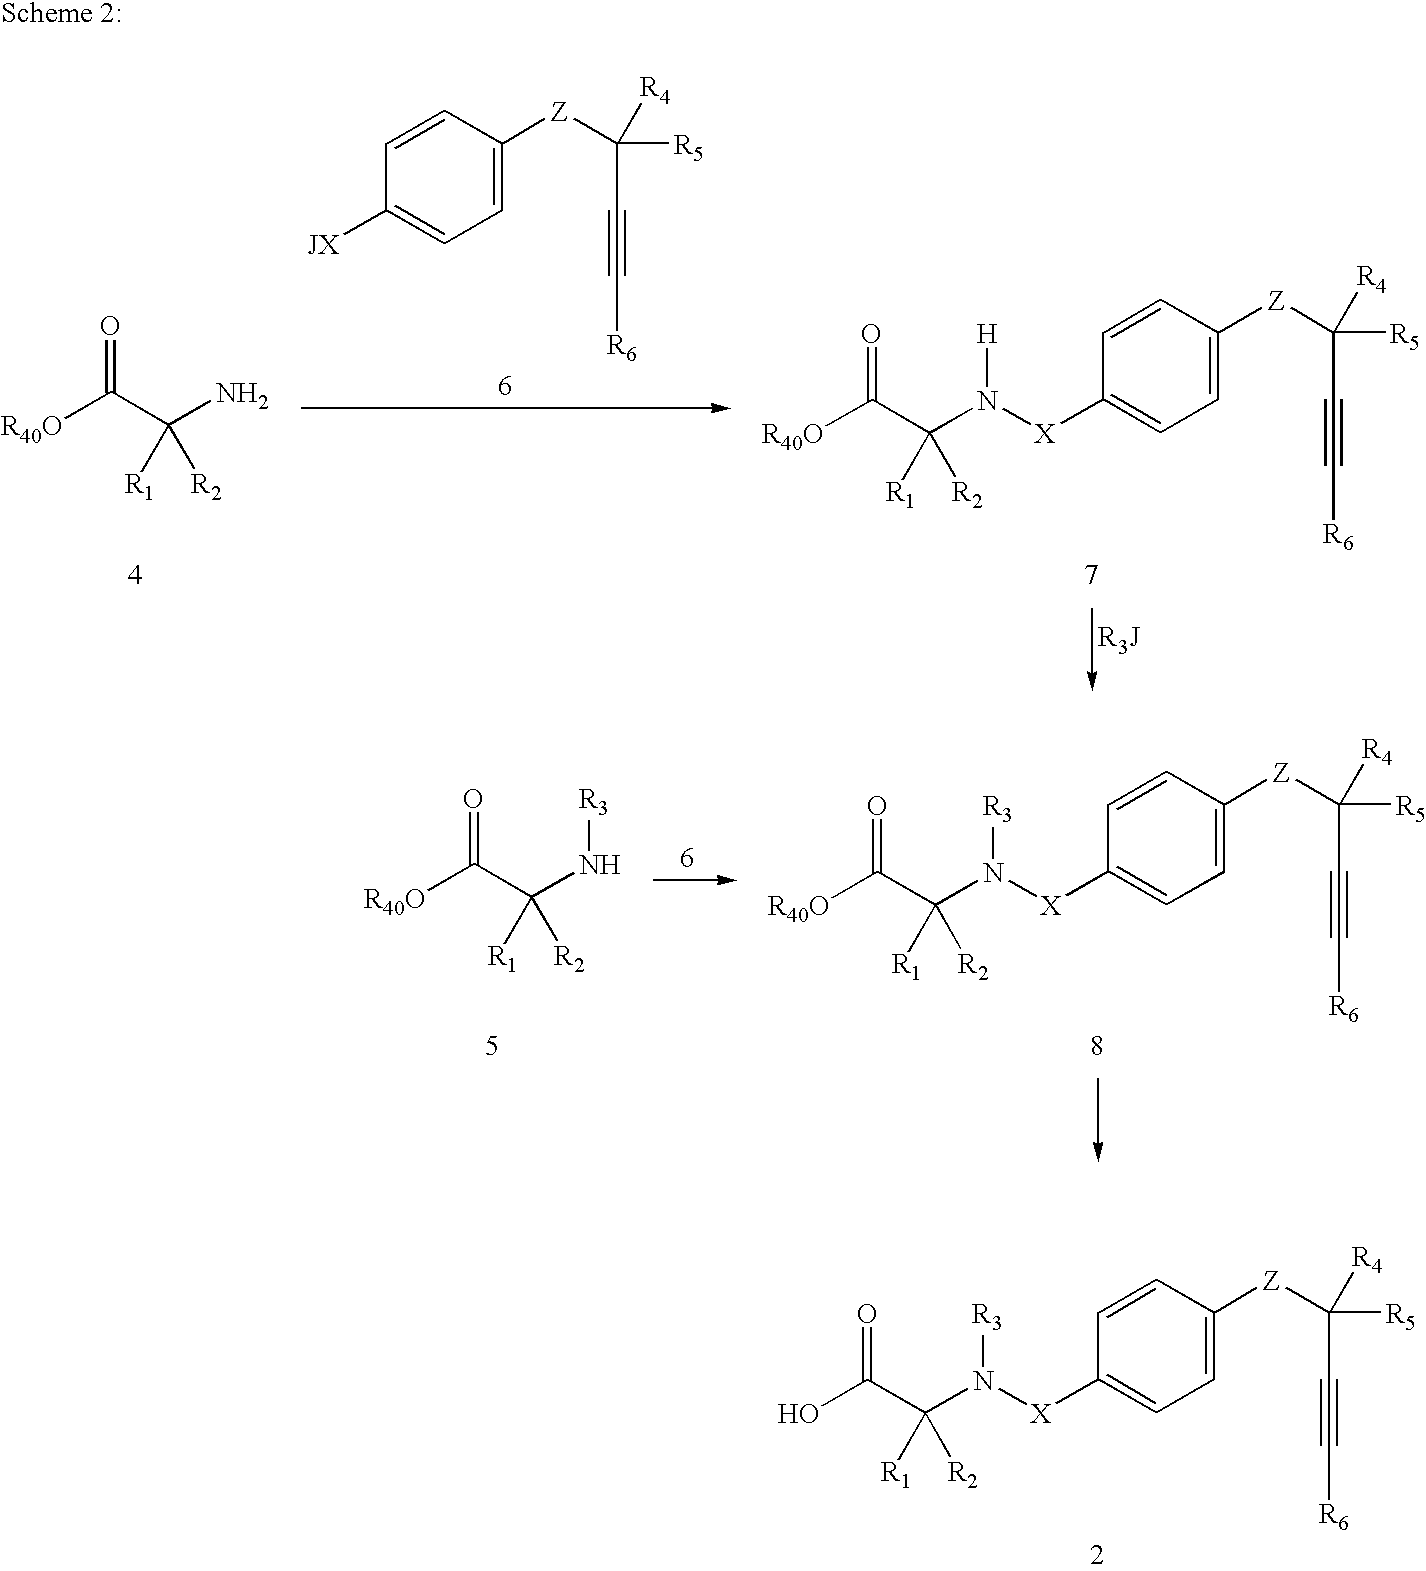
[JX]C1=CC=C([Z]C([R5])(C#C[R6])[R4])C=C1.[R40O]C(C(N([X]C1=CC=C([Z]C([R5])(C#C[R6])[R4])C=C1)[H])([R1])[R2])=O.[R40O]C(C(N)([R1])[R2])=O.[R40O]C(C(N([X]C1=CC=C([Z]C([R5])(C#C[R6])[R4])C=C1)[R3])([R1])[R2])=O.[R40O]C(C(N[R3])([R1])[R2])=O.OC(C(N([X]C1=CC=C([Z]C([R5])(C#C[R6])[R4])C=C1)[R3])([R1])[R2])=O
